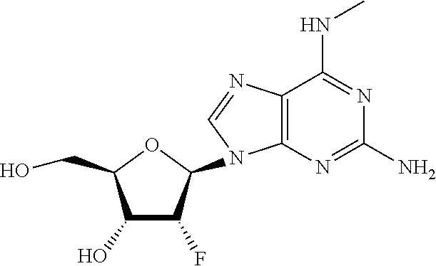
C12=C(N=C(N)N=C1NC)N(C1OC(CO)C(O)C1F)C=N2
